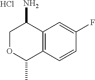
C1OC(C)C2=C(C1N)C=C(F)C=C2.Cl
